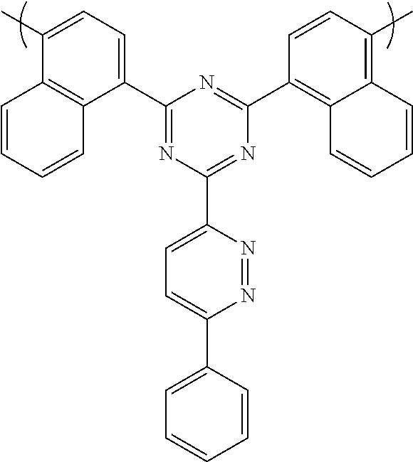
C1(C2=CC=C(C)C3=C2C=CC=C3)=NC(C2=CC=C(C3=CC=CC=C3)N=N2)=NC(C2=C3C(=C(C)C=C2)C=CC=C3)=N1
